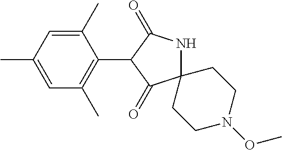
C12(NC(=O)C(C3=C(C)C=C(C)C=C3C)C1=O)CCN(OC)CC2
